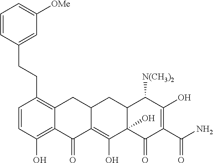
C1(=O)C2=C(O)C3(O)C(CC2CC2=C(CCC4=CC([OMe])=CC=C4)C=CC(O)=C12)C([N(CH3)2])C(O)=C(C(=O)N)C3=O
